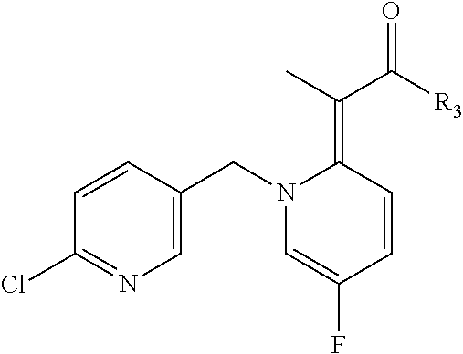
C1=CC(CN2C=C(F)C=CC2=C(C([R3])=O)C)=CN=C1Cl
